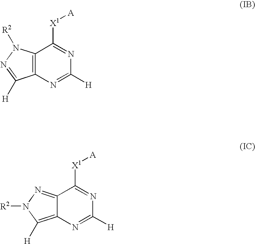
C12=C(N([R2])N=C1[H])C([X1][A])=NC([H])=N2.C12=C([H])N([R2])N=C1C([X1][A])=NC([H])=N2
